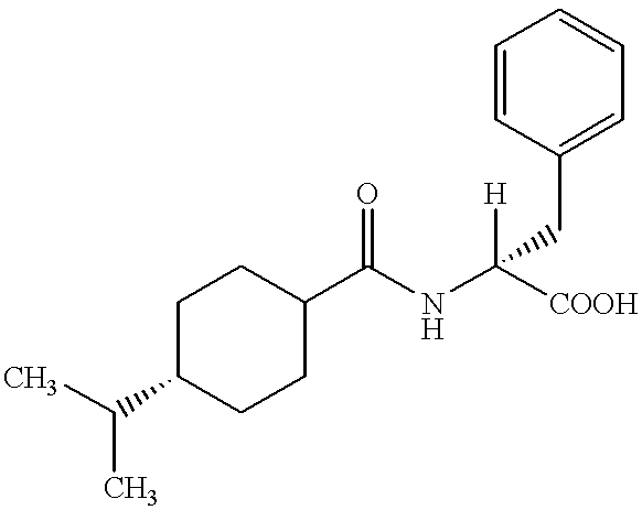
C1C(C(C)C)CCC(C(NC([COOH])(CC2=CC=CC=C2)[H])=O)C1
